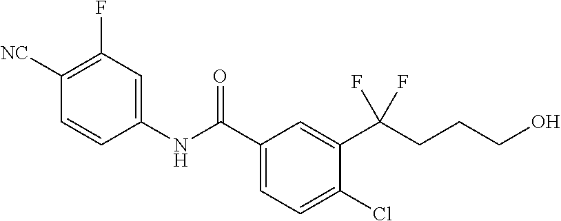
C1(NC(C2=CC=C(Cl)C(C(CCCO)(F)F)=C2)=O)=CC(F)=C([NC])C=C1
